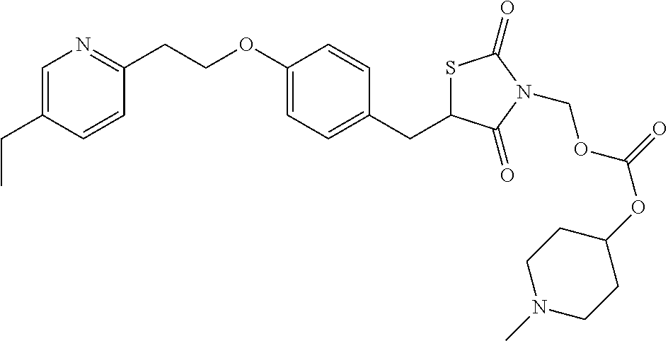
C1=C(CC)C=CC(CCOC2=CC=C(CC3SC(=O)N(COC(OC4CCN(C)CC4)=O)C3=O)C=C2)=N1
